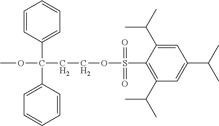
C1=C(C(C)C)C(S(OCCC(OC)(C2=CC=CC=C2)C2=CC=CC=C2)(=O)=O)=C(C(C)C)C=C1C(C)C
